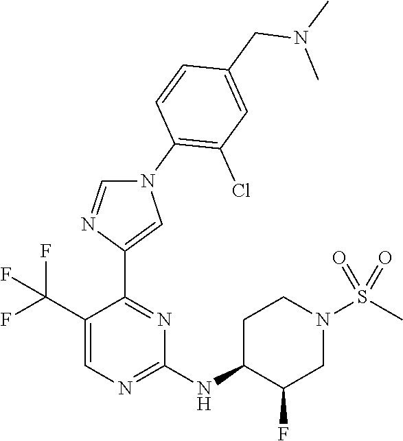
C1(C(F)(F)F)=CN=C(NC2C(F)CN(S(C)(=O)=O)CC2)N=C1C1=CN(C2=C(Cl)C=C(CN(C)C)C=C2)C=N1
